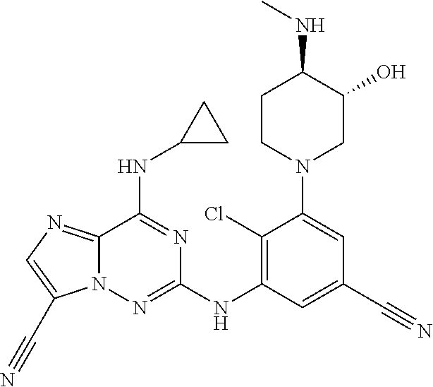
CNC1CCN(C2=CC(C#N)=CC(NC3=NN4C(=NC=C4C#N)C(NC4CC4)=N3)=C2Cl)CC1O
